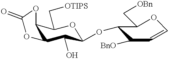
C1(C[OBn])OC=CC([BnO])C1OC1C(O)C2C(C(C[OTIPS])O1)OC(=O)O2
